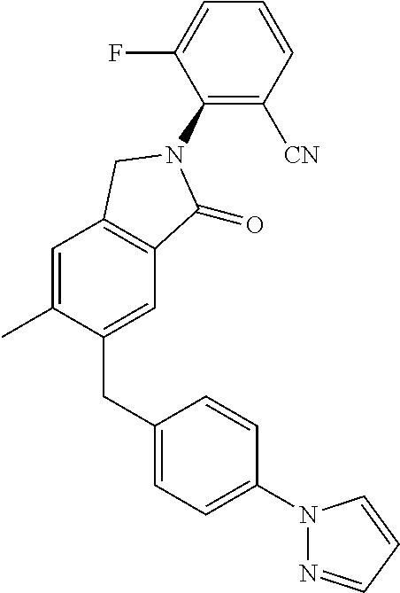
C1(CC2=CC=C(N3N=CC=C3)C=C2)=CC2=C(C=C1C)CN(C1=C([CN])C=CC=C1F)C2=O
